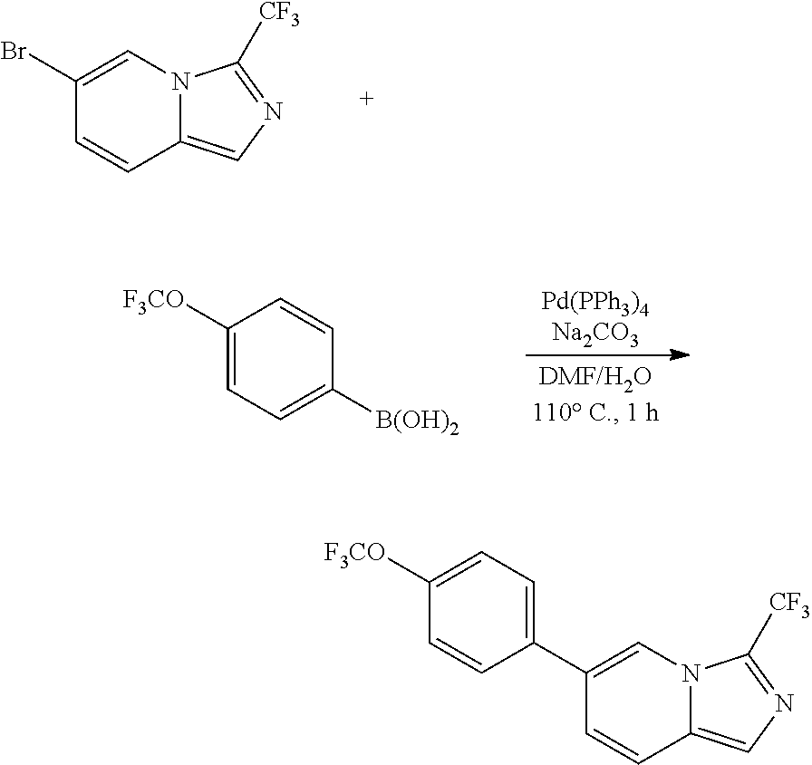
C1(Br)=CN2C(=CN=C2[CF3])C=C1.C1([F3CO])=CC=C([B(OH)2])C=C1.C1(C2=CC=C([F3CO])C=C2)=CN2C(=CN=C2[CF3])C=C1
